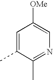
C1=C(C)C(C)=NC=C1[OMe]
